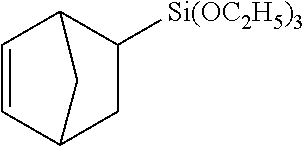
C1C([Si(OC2H5)3])C2C=CC1C2
